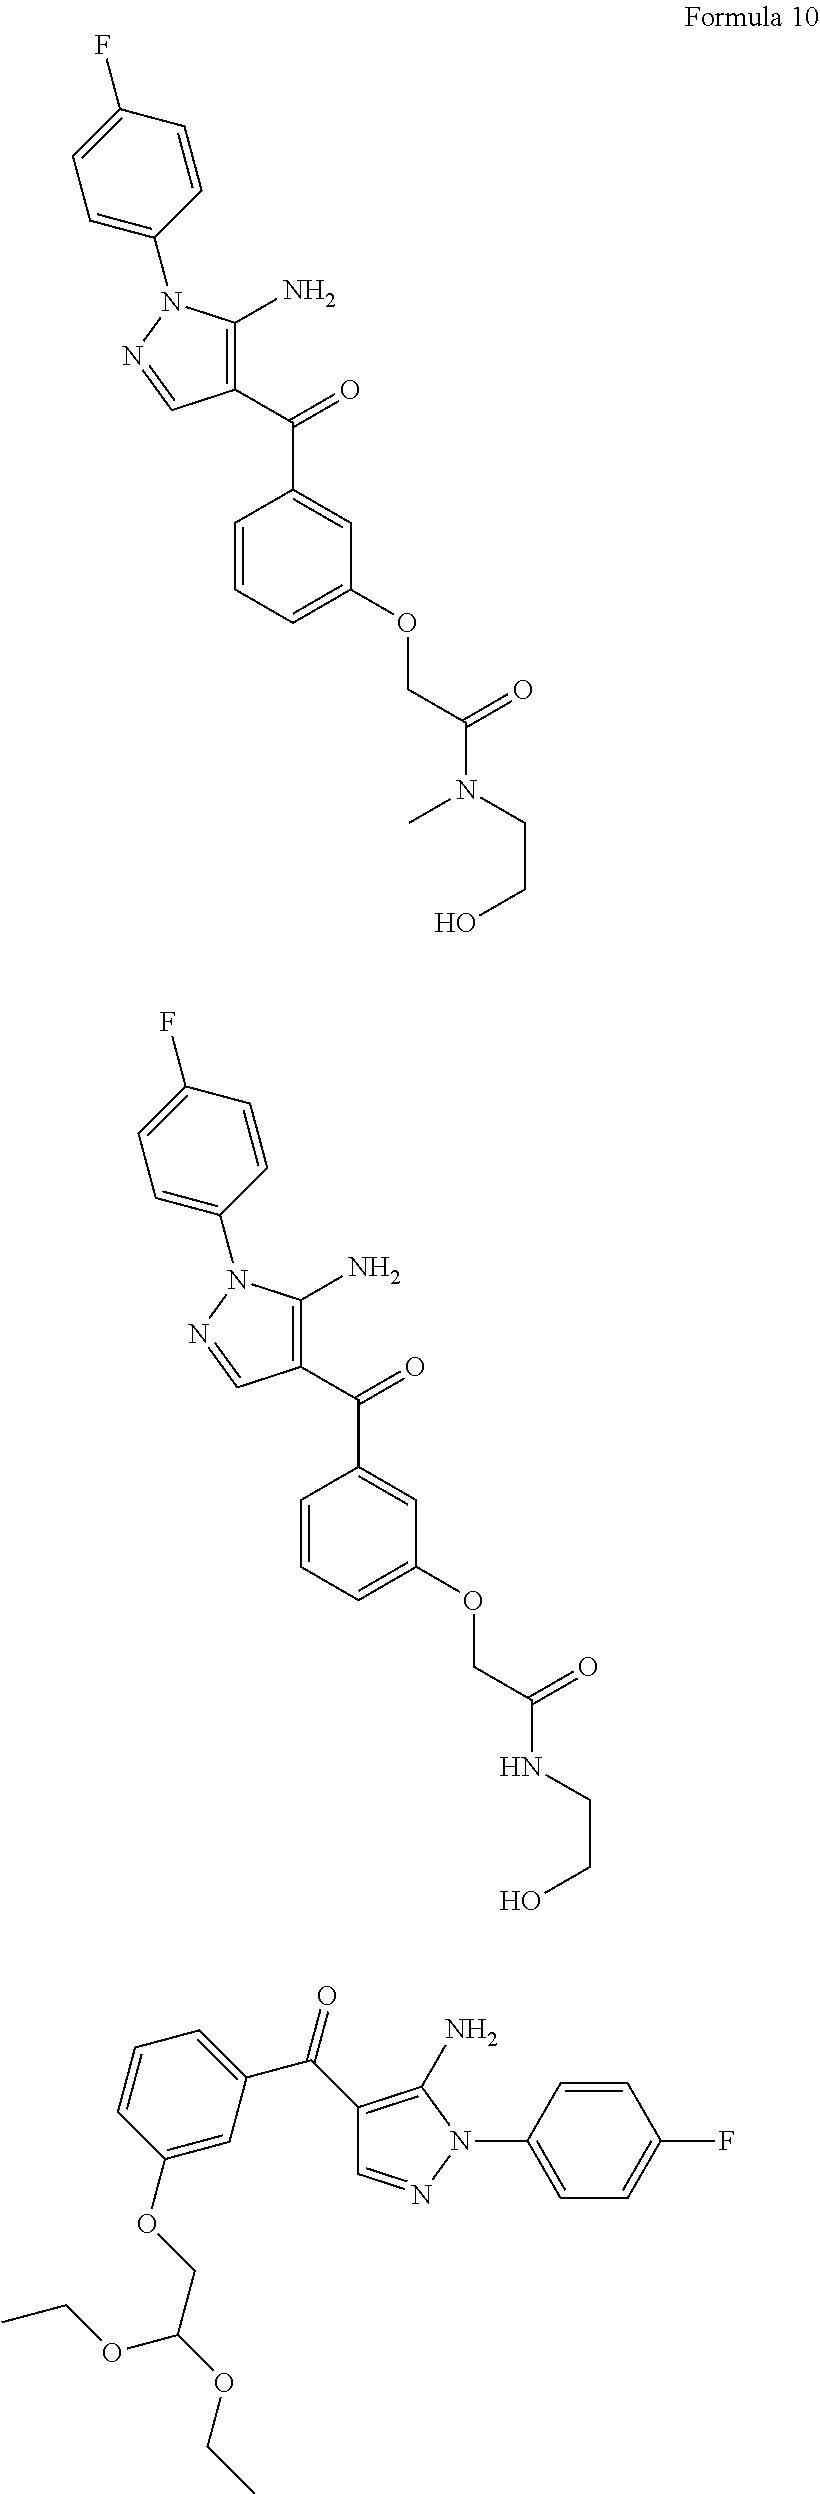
C1(C(=O)C2=CC(OCC(N(C)CCO)=O)=CC=C2)=C(N)N(C2=CC=C(F)C=C2)N=C1.C1(C(=O)C2=CC(OCC(NCCO)=O)=CC=C2)=C(N)N(C2=CC=C(F)C=C2)N=C1.C1(OCC(OCC)OCC)=CC(C(C2=C(N)N(C3=CC=C(F)C=C3)N=C2)=O)=CC=C1
